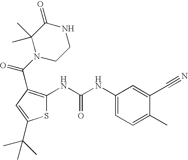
S1C(NC(NC2=CC=C(C)C(C#N)=C2)=O)=C(C(N2CCNC(=O)C2(C)C)=O)C=C1C(C)(C)C
